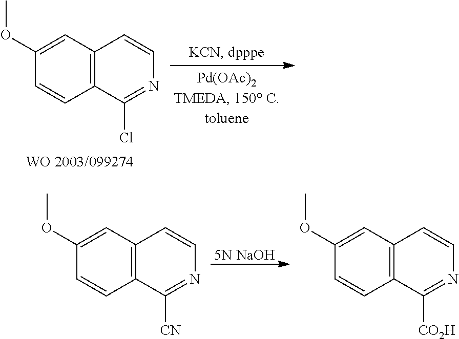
C12=C(C=C(OC)C=C1)C=CN=C2Cl.C12=C(C=C(OC)C=C1)C=CN=C2[CN].C12=C(C=C(OC)C=C1)C=CN=C2[CO2H].[5N NaOH]
